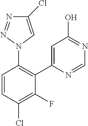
C1=C(C2=C(N3C=C(Cl)N=N3)C=CC(Cl)=C2F)N=CN=C1O
